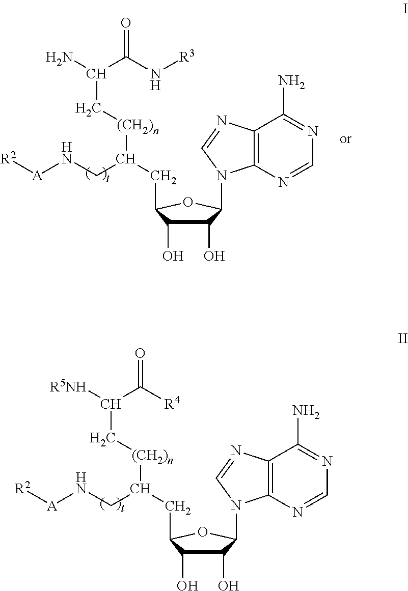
C1(O)C(O)C(CC(CN[A][R2])[(CH2)n]CC([R5NH])C([R4])=O)OC1N1C2=C(C(N)=NC=N2)N=C1.C1(O)C(O)C(CC(CN[A][R2])[(CH2)n]CC(N)C(N[R3])=O)OC1N1C2=C(C(N)=NC=N2)N=C1
